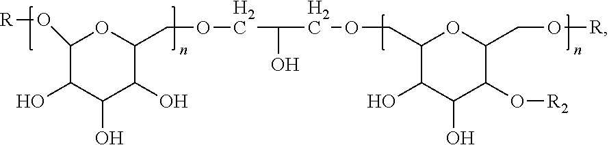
C1(O[R])C(O)C(O)C(O)C(COCC(O)COCC2C(O)C(O)C(O[R2])C(CO[R])O2)O1
